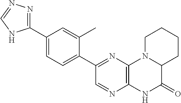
C1(C2=NC3=C(N=C2)NC(=O)C2N3CCCC2)=CC=C(C2=NN=CN2)C=C1C
